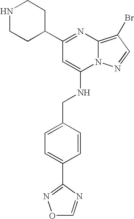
C1(C2CCNCC2)=NC2=C(Br)C=NN2C(NCC2=CC=C(C3=NOC=N3)C=C2)=C1
